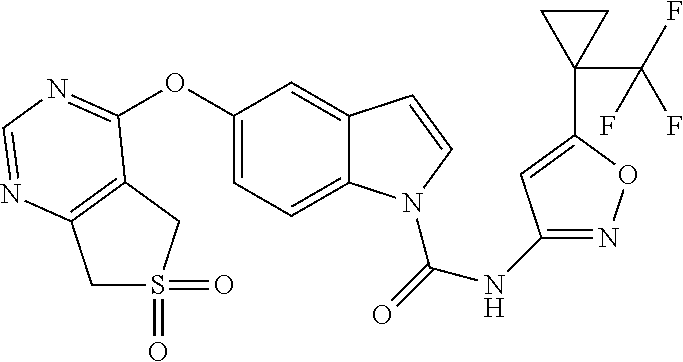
C1(OC2=NC=NC3=C2CS(=O)(=O)C3)=CC=C2C(=C1)C=CN2C(NC1=NOC(C2(C(F)(F)F)CC2)=C1)=O
